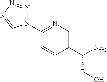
C1(N2N=NN=C2)=NC=C(C(N)CO)C=C1
